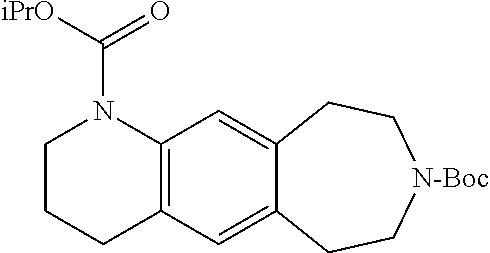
C1CCC2=C(N1C([iPrO])=O)C=C1C(=C2)CC[N-Boc]CC1
